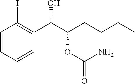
C1=CC=CC(C(C(CCCC)OC(=O)N)O)=C1I
